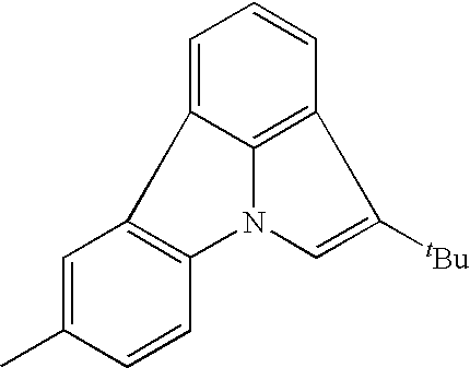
C1=C2C3=C(C=C1)C([tBu])=CN3C1=C2C=C(C)C=C1
